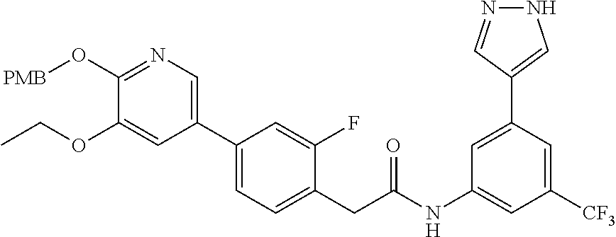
N1=C(O[PMB])C(OCC)=CC(C2=CC=C(CC(NC3=CC([CF3])=CC(C4=CNN=C4)=C3)=O)C(F)=C2)=C1
